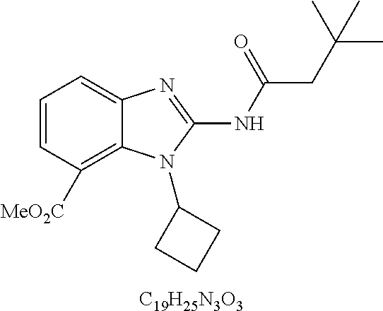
[C19H25N3O3].C1=CC([MeO2C])=C2C(=C1)N=C(NC(CC(C)(C)C)=O)N2C1CCC1
